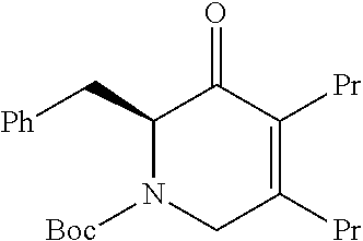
C1(C[Ph])N([Boc])CC([Pr])=C([Pr])C1=O
